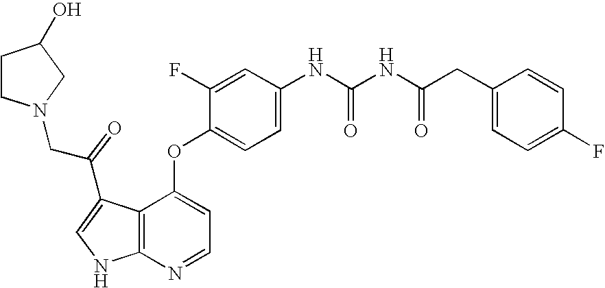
N(C(NC(=O)CC1=CC=C(F)C=C1)=O)C1=CC=C(OC2=CC=NC3=C2C(C(CN2CCC(O)C2)=O)=CN3)C(F)=C1
